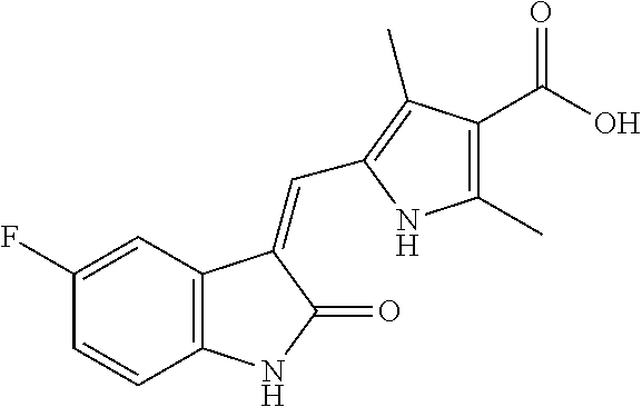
C12=C(C=C(F)C=C1)C(=CC1=C(C)C(C(O)=O)=C(C)N1)C(=O)N2
